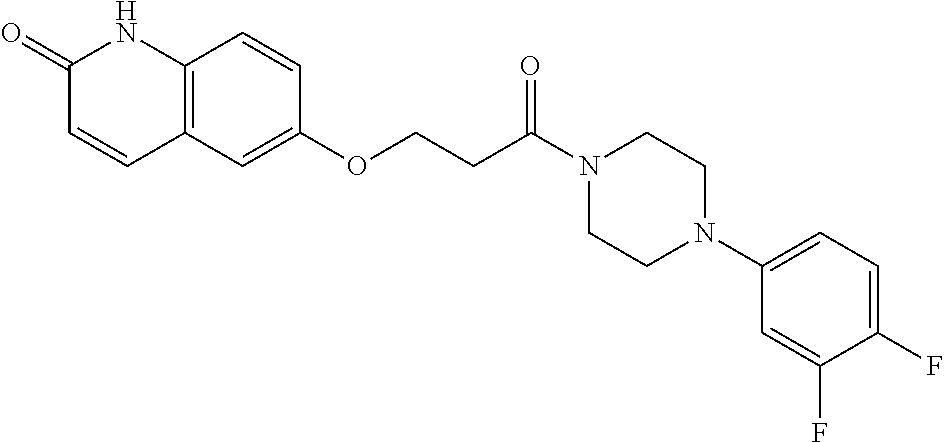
C12=C(C=C(OCCC(N3CCN(C4=CC=C(F)C(F)=C4)CC3)=O)C=C1)C=CC(=O)N2
